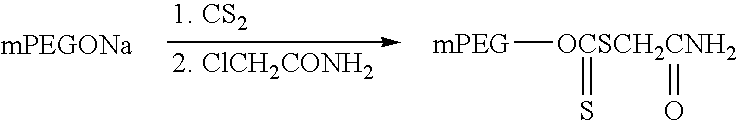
[mPEG][OCSCH2CNH2](=S)=O
